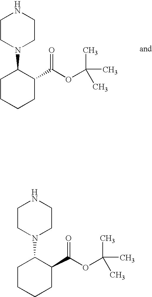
N1CCN(C2CCCCC2C(OC(C)(C)C)=O)CC1.N1CCN(C2CCCCC2C(OC(C)(C)C)=O)CC1
